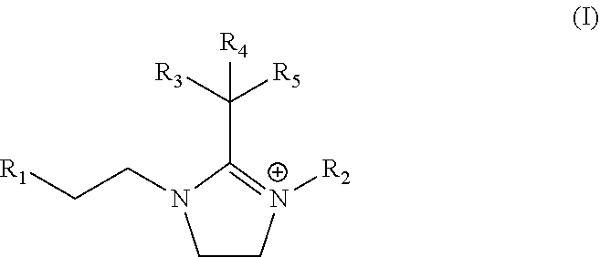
C1C[N+]([R2])=C(C([R3])([R5])[R4])N1CC[R1]
